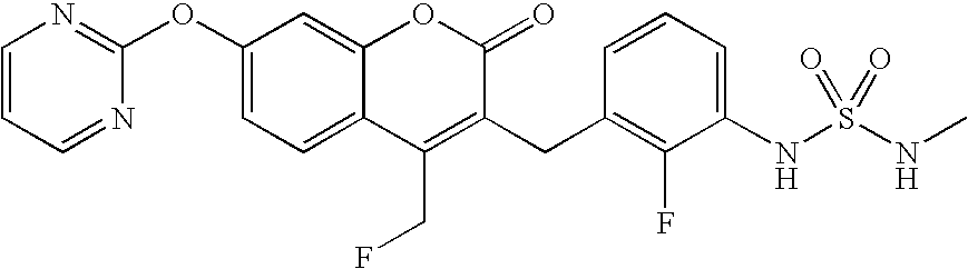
O(C1=CC=C2C(=C1)OC(=O)C(CC1=C(F)C(NS(NC)(=O)=O)=CC=C1)=C2CF)C1=NC=CC=N1
